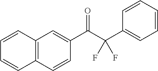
C12=C(C=CC(C(C(C3=CC=CC=C3)(F)F)=O)=C1)C=CC=C2
